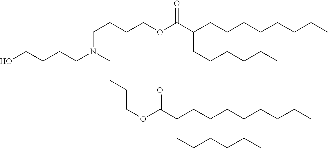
C(CCCN(CCCCOC(C(CCCCCCCC)CCCCCC)=O)CCCCOC(C(CCCCCCCC)CCCCCC)=O)O
